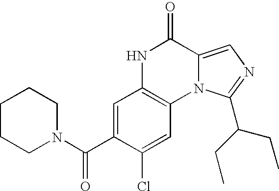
C1=C(C(N2CCCCC2)=O)C(Cl)=CC2=C1NC(=O)C1=CN=C(C(CC)CC)N21
